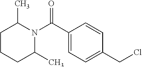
C1(C(N2C(C)CCCC2C)=O)=CC=C(CCl)C=C1
